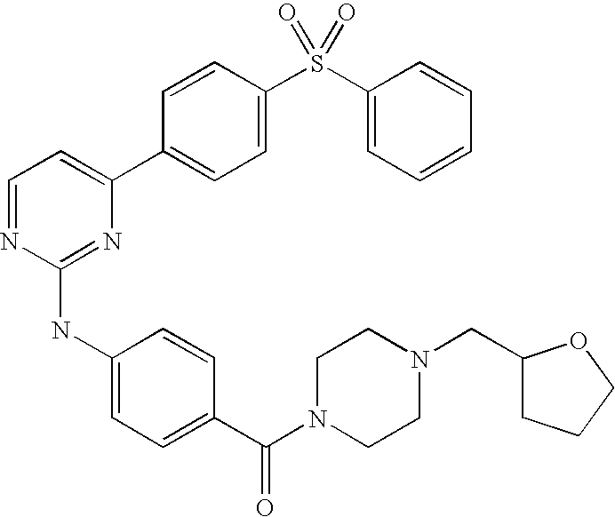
C1=CC(C2=CC=NC(NC3=CC=C(C(=O)N4CCN(CC5CCCO5)CC4)C=C3)=N2)=CC=C1S(C1=CC=CC=C1)(=O)=O
